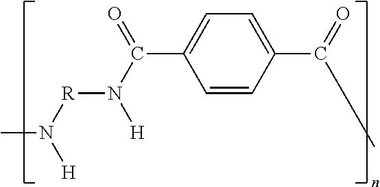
CN([H])[R]N([H])C(C1=CC=C(C(=O)C)C=C1)=O
